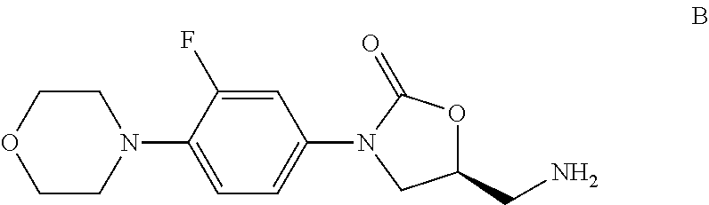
C1(CN)OC(=O)N(C2=CC=C(N3CCOCC3)C(F)=C2)C1
